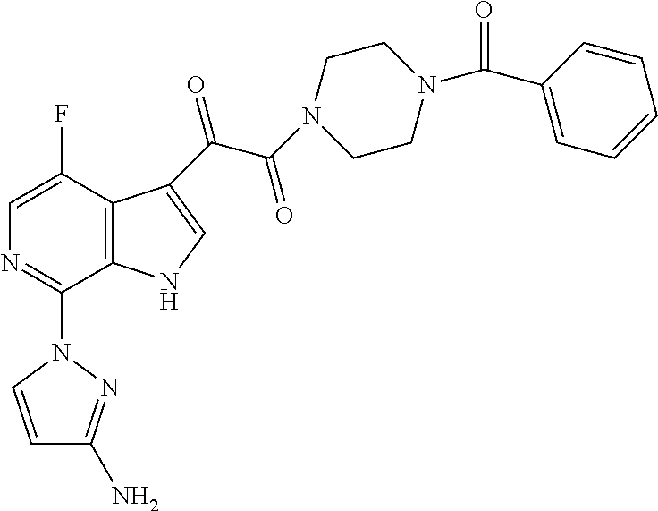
C1=C(F)C2=C(C(N3N=C(N)C=C3)=N1)NC=C2C(C(=O)N1CCN(C(=O)C2=CC=CC=C2)CC1)=O
